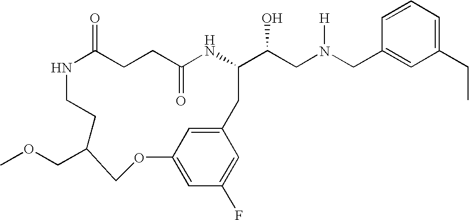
N1C(=O)CCC(=O)NC(C(CN(CC2=CC(CC)=CC=C2)[H])O)CC2=CC(=CC(F)=C2)OCC(COC)CC1
